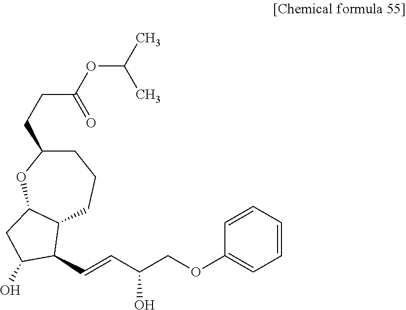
C1C(CCC(OC(C)C)=O)OC2C(CC1)C(C=CC(COC1=CC=CC=C1)O)C(O)C2
